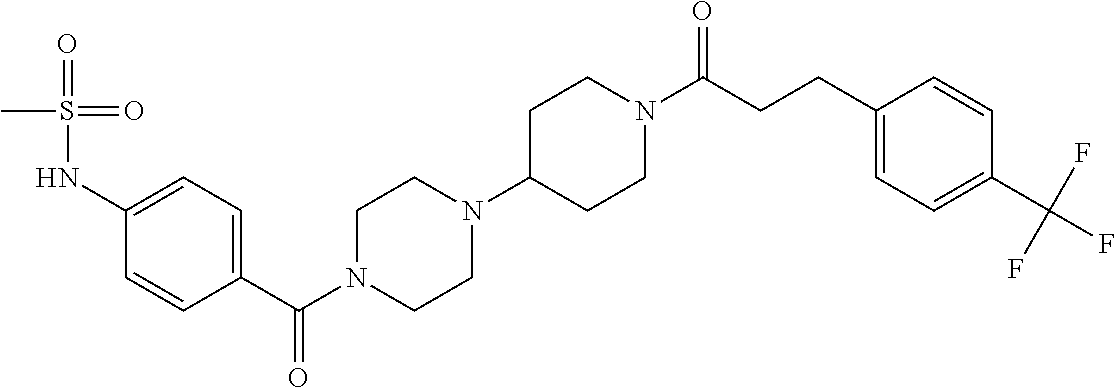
C1(C(N2CCN(C3CCN(C(CCC4=CC=C(C(F)(F)F)C=C4)=O)CC3)CC2)=O)=CC=C(NS(C)(=O)=O)C=C1
